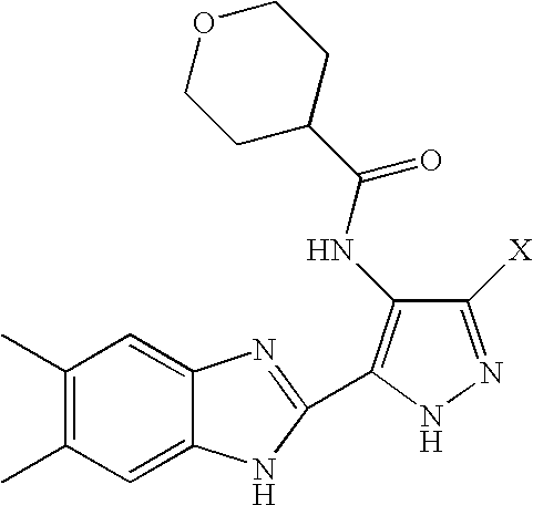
C1(C)=C(C)C=C2C(=C1)N=C(C1=C(NC(C3CCOCC3)=O)C([X])=NN1)N2
